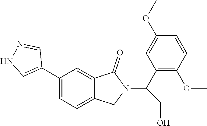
C1(C(N2C(=O)C3=CC(C4=CNN=C4)=CC=C3C2)CO)=C(OC)C=CC(OC)=C1
